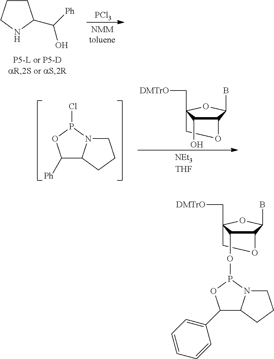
C1CCNC1C([Ph])O.[PCl3].C1([Ph])C2N(P(Cl)O1)CCC2.C12C(B)OC(C[DMTrO])(CO1)C2O.C12C(B)OC(C[DMTrO])(CO1)C2OP1N2C(C(C3=CC=CC=C3)O1)CCC2
